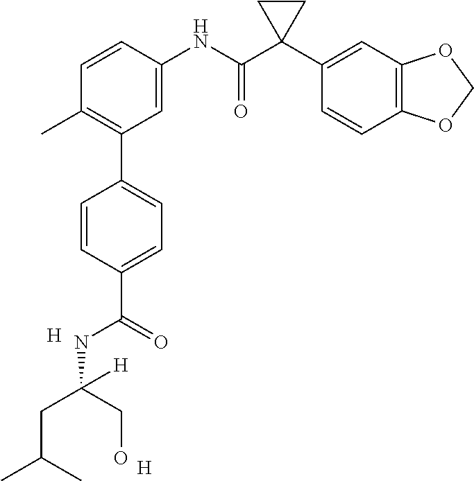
C1=C(NC(C2(C3=CC4=C(C=C3)OCO4)CC2)=O)C=CC(C)=C1C1=CC=C(C(NC(CC(C)C)(CO)[H])=O)C=C1.[H].[H]
